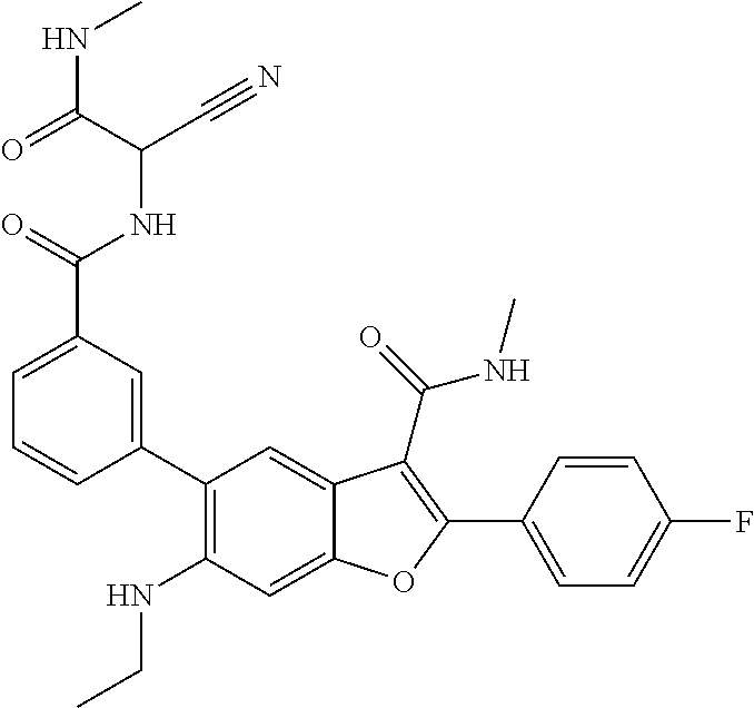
C1=C(C(=O)NC(C#N)C(=O)NC)C=C(C2=C(NCC)C=C3C(=C2)C(C(=O)NC)=C(C2=CC=C(F)C=C2)O3)C=C1
